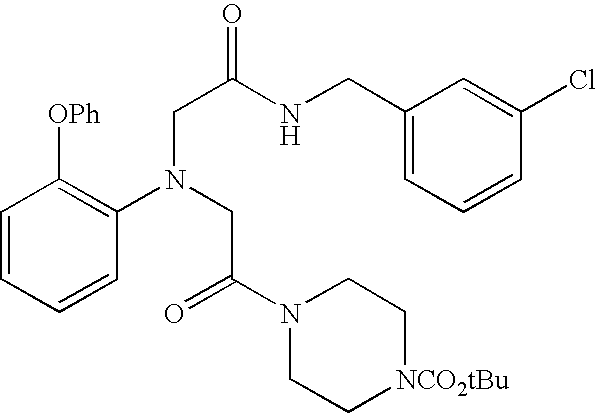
C1=CC=CC(N(CC(=O)N2CC[NCO2tBu]CC2)CC(NCC2=CC=CC(Cl)=C2)=O)=C1[OPh]
